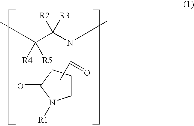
C1CCC(=O)N1[R1].CC(C(N(C)C(C)=O)([R2])[R3])([R4])[R5]
